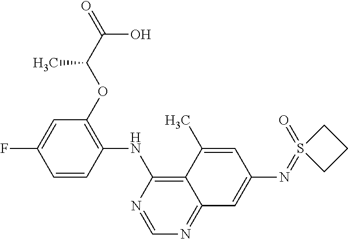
C1=CC(NC2=C3C(=NC=N2)C=C(N=S2(=O)CCC2)C=C3C)=C(OC(C(=O)O)C)C=C1F
